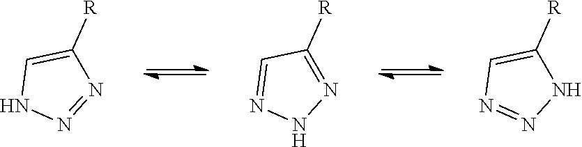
C1([R])=CNN=N1.C1([R])=NNN=C1.C1([R])=CN=NN1
